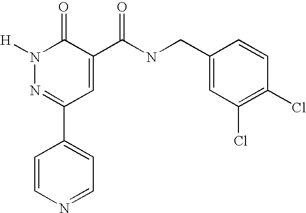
C1=CN=CC=C1C1=NN([H])C(=O)C(C(=O)NCC2=CC(Cl)=C(Cl)C=C2)=C1
